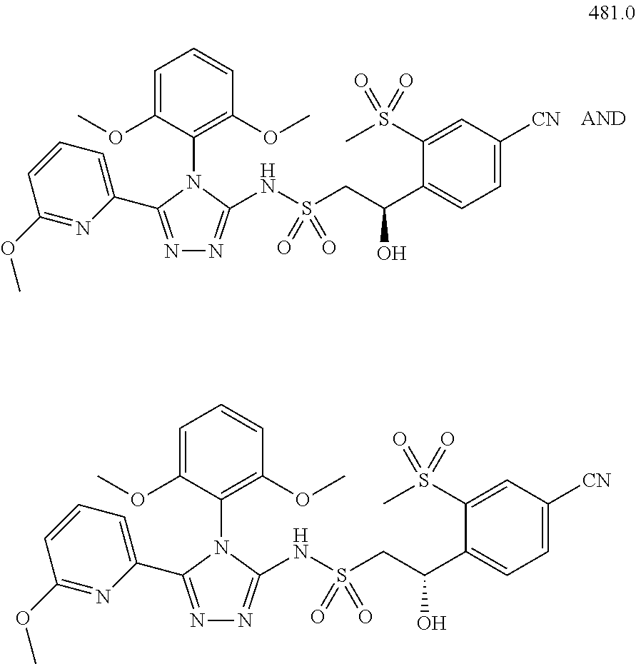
C1=C(OC)C(N2C(C3=CC=CC(OC)=N3)=NN=C2NS(CC(C2=CC=C([CN])C=C2S(C)(=O)=O)O)(=O)=O)=C(OC)C=C1.C1=C(OC)C(N2C(C3=CC=CC(OC)=N3)=NN=C2NS(CC(C2=CC=C([CN])C=C2S(C)(=O)=O)O)(=O)=O)=C(OC)C=C1
